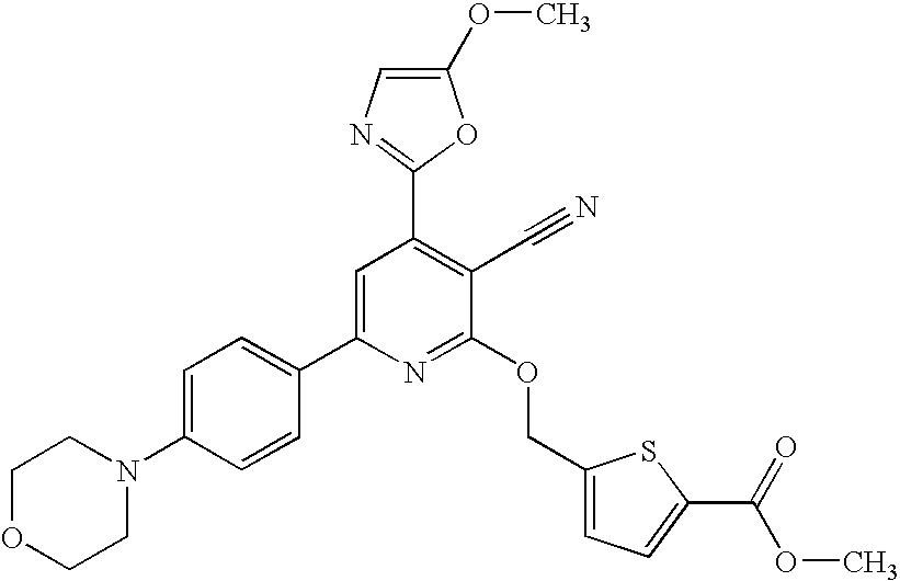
C1OCCN(C2=CC=C(C3=CC(C4=NC=C(OC)O4)=C(C#N)C(OCC4=CC=C(C(OC)=O)S4)=N3)C=C2)C1
